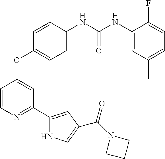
C(=O)(NC1=CC=C(OC2=CC(C3=CC(C(N4CCC4)=O)=CN3)=NC=C2)C=C1)NC1=CC(C)=CC=C1F
